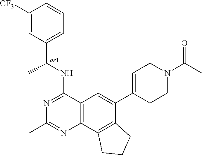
C1([CF3])=CC(C(NC2=NC(C)=NC3=C2C=C(C2=CCN(C(C)=O)CC2)C2=C3CCC2)C)=CC=C1
